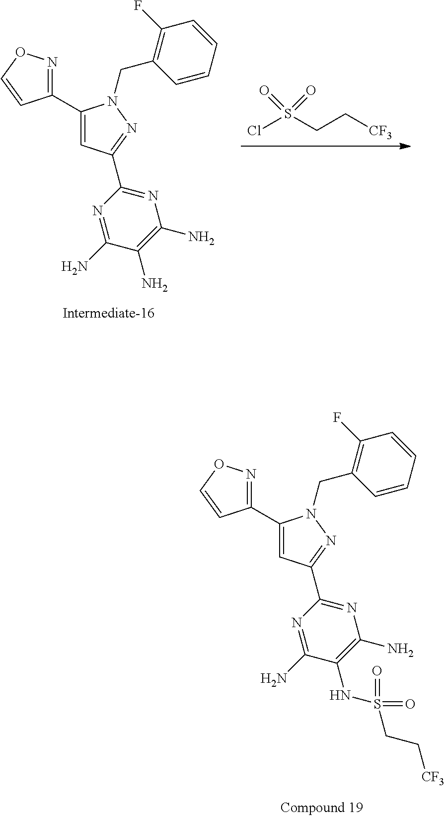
ClS(CC[CF3])(=O)=O.C1(C2=CC(C3=NC(N)=C(N)C(N)=N3)=NN2CC2=C(F)C=CC=C2)=NOC=C1.C1(C2=CC(C3=NC(N)=C(NS(=O)(=O)CC[CF3])C(N)=N3)=NN2CC2=C(F)C=CC=C2)=NOC=C1
